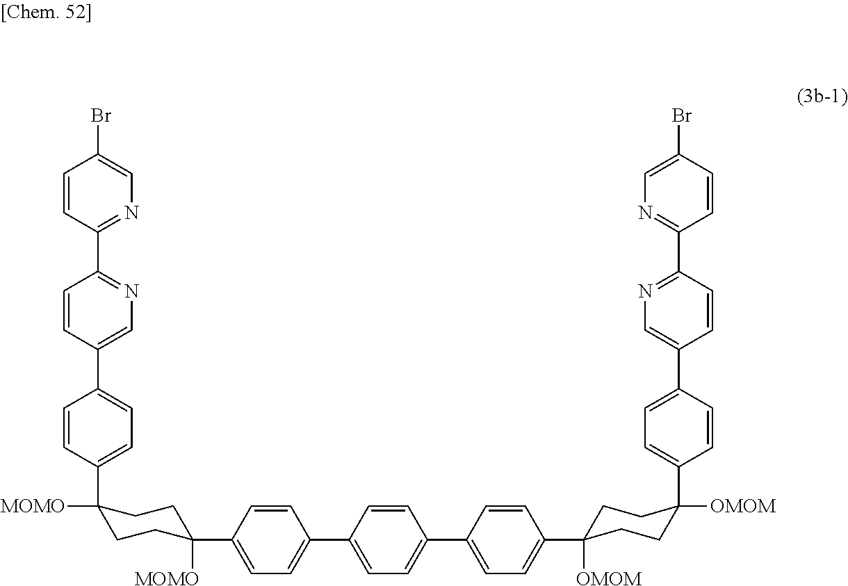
C1=CC(C2=CC=C(C3=CC=C(C4([OMOM])CCC(C5=CC=C(C6=CN=C(C7=NC=C(Br)C=C7)C=C6)C=C5)([OMOM])CC4)C=C3)C=C2)=CC=C1C1([MOMO])CCC(C2=CC=C(C3=CN=C(C4=NC=C(Br)C=C4)C=C3)C=C2)([MOMO])CC1
